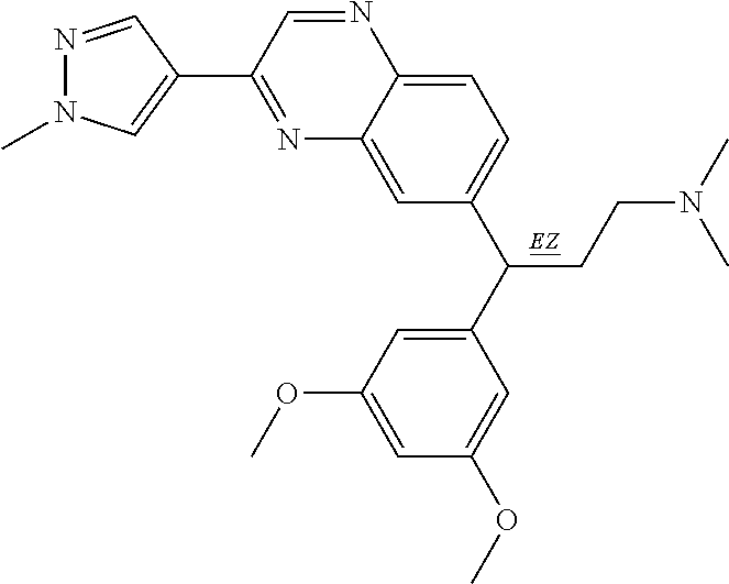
N1=C(C2=CN(C)N=C2)C=NC2=CC=C(C(CCN(C)C)C3=CC(OC)=CC(OC)=C3)C=C12
